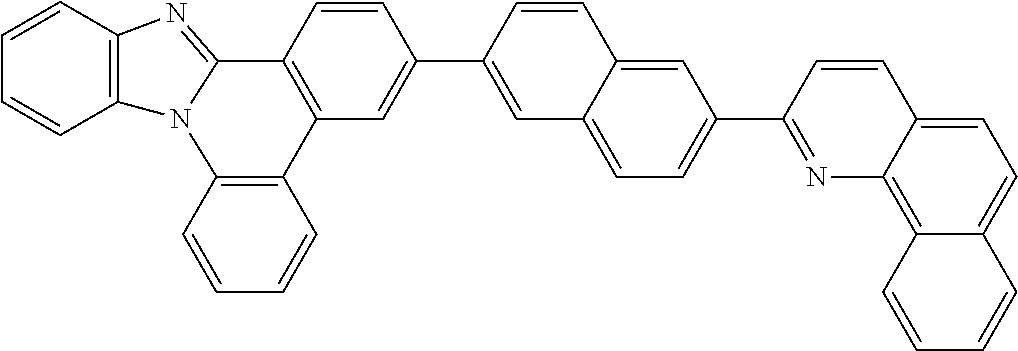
C1=CC2=C(C=C1)N1C(=NC3=C1C=CC=C3)C1=C2C=C(C2=CC3=CC=C(C4=NC5=C6C(=CC=C5C=C4)C=CC=C6)C=C3C=C2)C=C1
